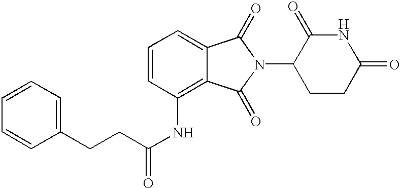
N1C(=O)CCC(N2C(=O)C3=CC=CC(NC(CCC4=CC=CC=C4)=O)=C3C2=O)C1=O
